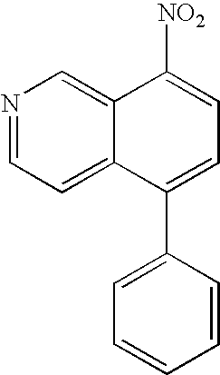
N1=CC=C2C(=C1)C([NO2])=CC=C2C1=CC=CC=C1
